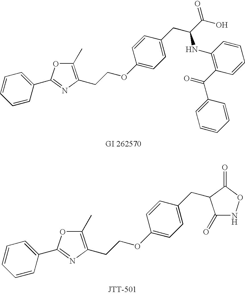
C1=CC=CC=C1C1=NC(CCOC2=CC=C(CC(C(=O)O)NC3=C(C(=O)C4=CC=CC=C4)C=CC=C3)C=C2)=C(C)O1.C1=CC=CC=C1C1=NC(CCOC2=CC=C(CC3C(=O)NOC3=O)C=C2)=C(C)O1
